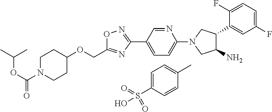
C(OC(N1CCC(OCC2=NC(C3=CC=C(N4CC(N)C(C5=CC(F)=CC=C5F)C4)N=C3)=NO2)CC1)=O)(C)C.C1=C(S(O)(=O)=O)C=CC(C)=C1
